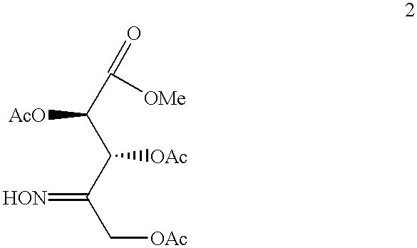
[AcO]C(C([OMe])=O)C(C(C[OAc])=[HON])[OAc]
